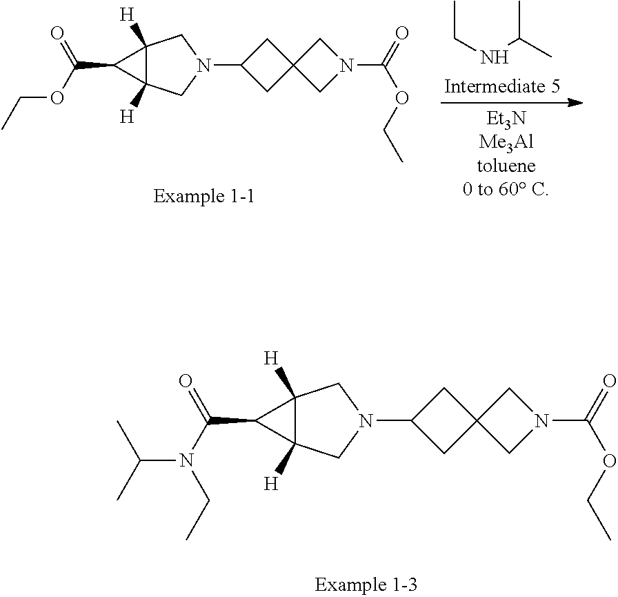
C12([H])C([H])(C1C(OCC)=O)CN(C1CC3(C1)CN(C(OCC)=O)C3)C2.CCNC(C)C.C12([H])C([H])(C1C(N(C(C)C)CC)=O)CN(C1CC3(C1)CN(C(OCC)=O)C3)C2
